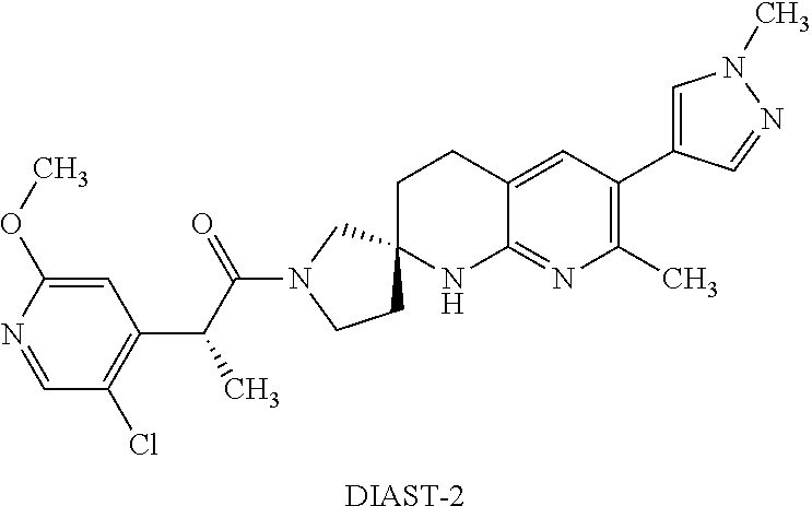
[DIAST-2].C1=NC(OC)=CC(C(C(N2CCC3(C2)CCC2=CC(C4=CN(C)N=C4)=C(C)N=C2N3)=O)C)=C1Cl
